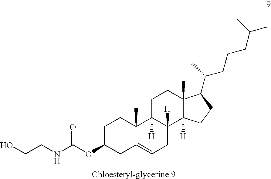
OCCNC(OC1CC2=CCC3([H])C([H])(C2(C)CC1)CCC1(C)C3([H])CCC1C(CCCC(C)C)C)=O
